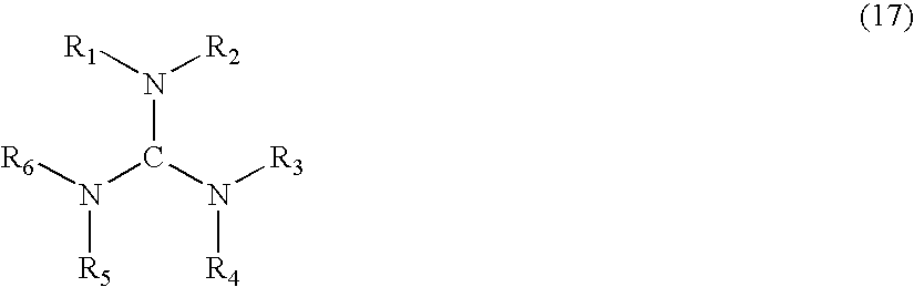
N(C(N([R3])[R4])N([R6])[R5])([R1])[R2]
